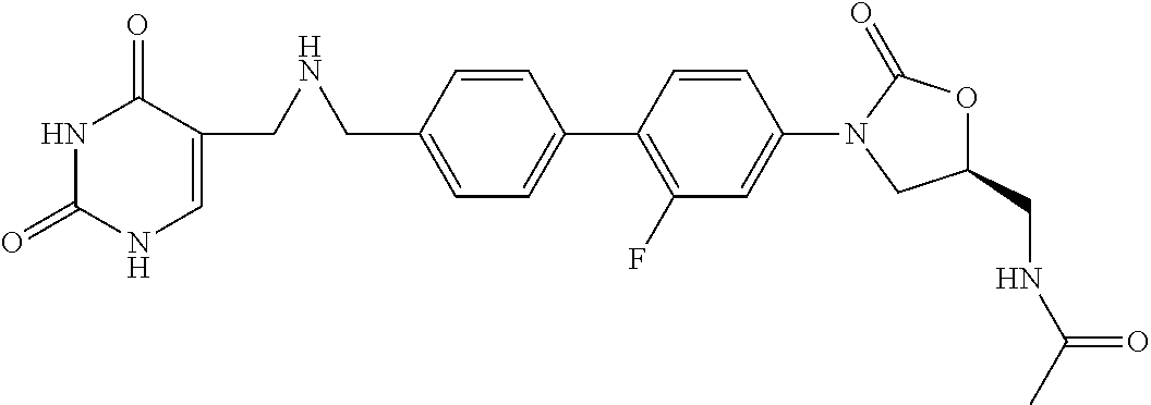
C1=C(CNCC2=CNC(=O)NC2=O)C=CC(C2=C(F)C=C(N3CC(CNC(C)=O)OC3=O)C=C2)=C1
